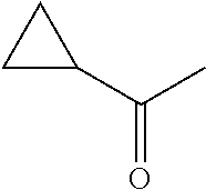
C(C)(=O)C1CC1
